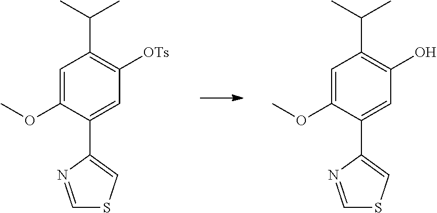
C1=C(OC)C(C2=CSC=N2)=CC(O)=C1C(C)C.C1=C(OC)C(C2=CSC=N2)=CC([OTs])=C1C(C)C
